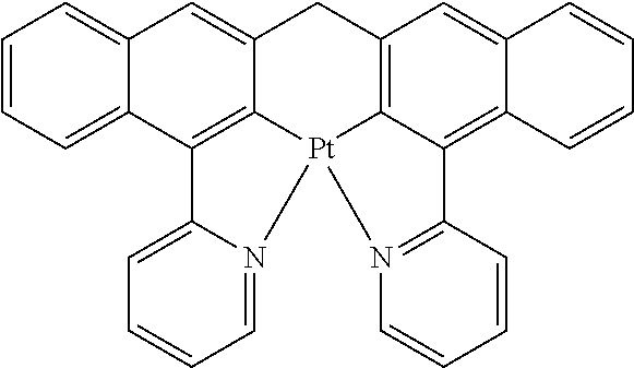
C1=CC=C2C(=C1)C=C1C3=C2C2=CC=CC=N2[Pt]32C3=C(C1)C=C1C(=C3C3=N2C=CC=C3)C=CC=C1
